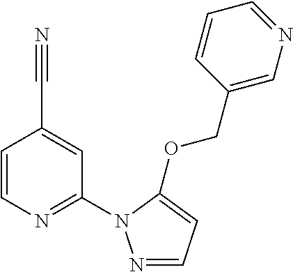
C1=CN=C(N2N=CC=C2OCC2=CN=CC=C2)C=C1C#N
